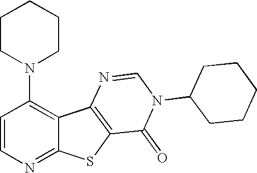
C1=CN=C2C(=C1N1CCCCC1)C1=C(S2)C(=O)N(C2CCCCC2)C=N1
